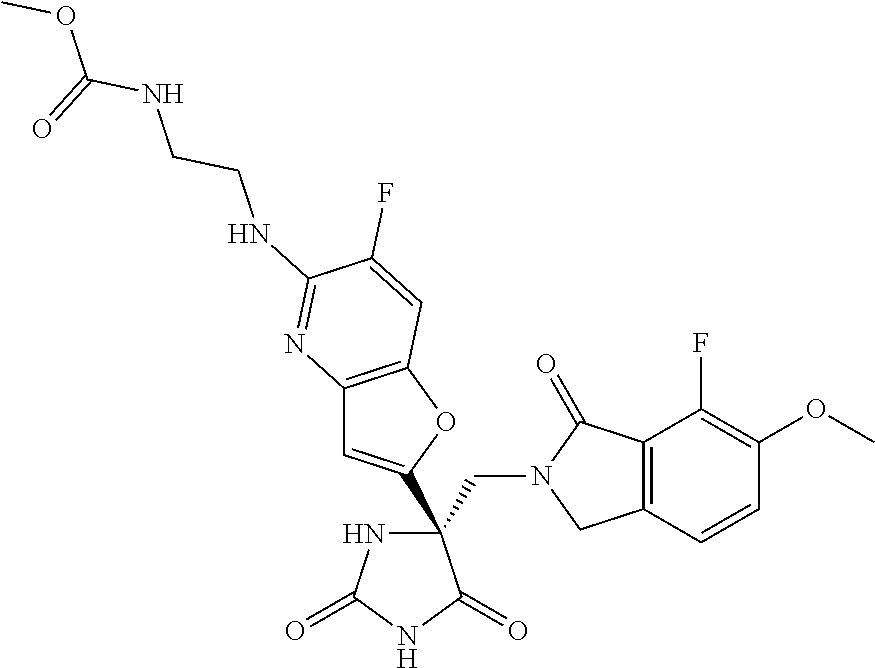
C(C1(C2=CC3=C(O2)C=C(F)C(NCCNC(OC)=O)=N3)NC(=O)NC1=O)N1CC2=C(C1=O)C(F)=C(OC)C=C2
